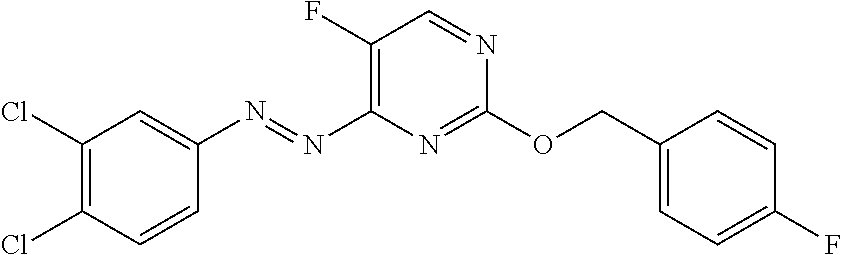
C(C1=CC=C(F)C=C1)OC1=NC(N=NC2=CC(Cl)=C(Cl)C=C2)=C(F)C=N1
